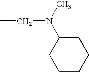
C1(N(CC)C)CCCCC1
